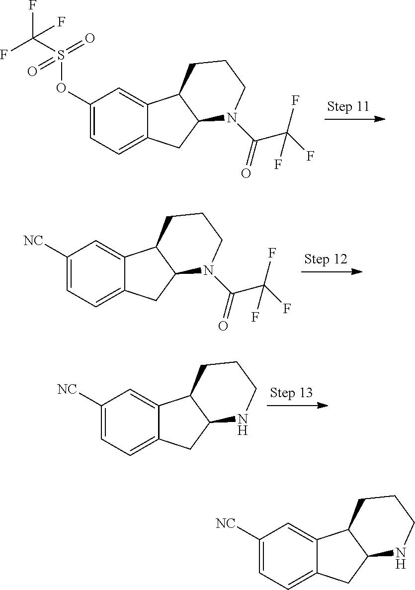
C1(OS(=O)(C(F)(F)F)=O)=CC=C2C(=C1)C1C(C2)N(C(C(F)(F)F)=O)CCC1.C1([NC])=CC=C2C(=C1)C1C(C2)N(C(C(F)(F)F)=O)CCC1.C1([NC])=CC=C2C(=C1)C1C(C2)NCCC1.C1([NC])=CC=C2C(=C1)C1C(C2)NCCC1
